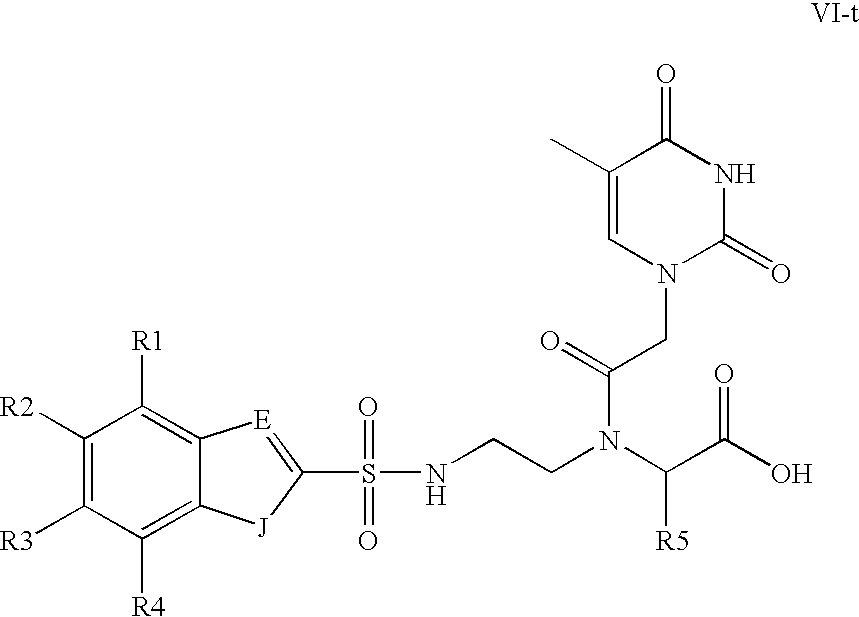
C1([R2])=C([R3])C([R4])=C2C(=C1[R1])[E]=C(S(=O)(NCCN(C(C(O)=O)[R5])C(=O)CN1C(=O)NC(=O)C(C)=C1)=O)[J]2
